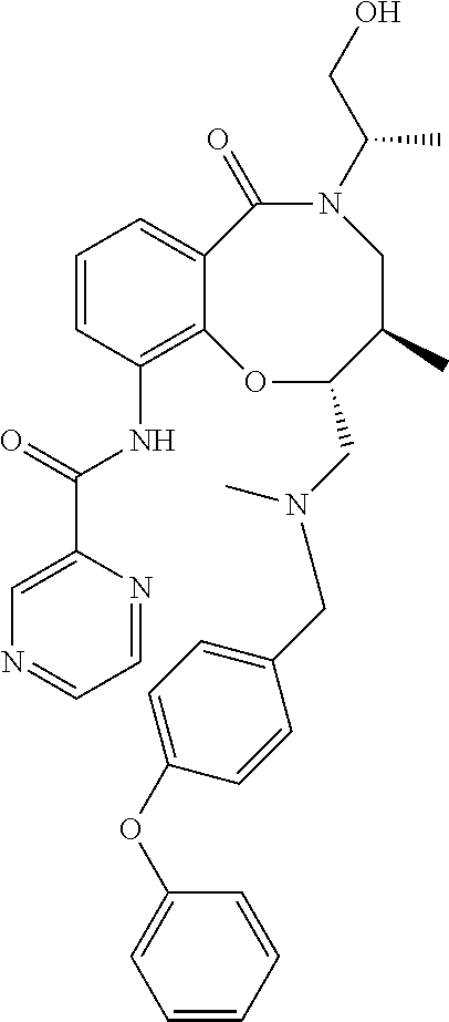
C12=C(NC(C3=CN=CC=N3)=O)C=CC=C1C(=O)N(C(CO)C)CC(C)C(CN(C)CC1=CC=C(OC3=CC=CC=C3)C=C1)O2
